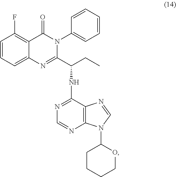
N1=C(C(CC)NC2=NC=NC3=C2N=CN3C2CCCCO2)N(C2=CC=CC=C2)C(=O)C2=C(F)C=CC=C12
